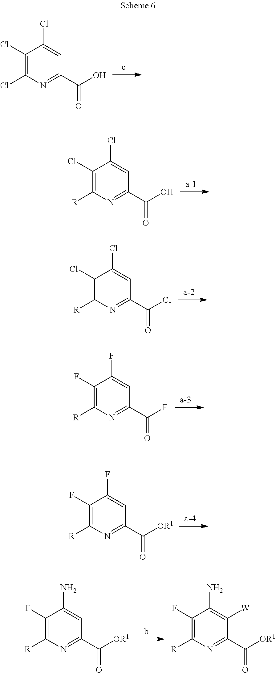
C1(Cl)=C(Cl)N=C(C(O)=O)C=C1Cl.C1(Cl)=C([R])N=C(C(O)=O)C=C1Cl.C1(Cl)=C([R])N=C(C(Cl)=O)C=C1Cl.C1(F)=C([R])N=C(C(F)=O)C=C1F.C1(F)=C([R])N=C(C([OR1])=O)C=C1F.C1(F)=C([R])N=C(C([OR1])=O)C=C1N.C1(F)=C([R])N=C(C([OR1])=O)C([W])=C1N
